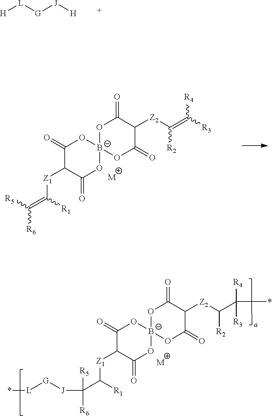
[H][L][G][J][H].C1(=O)C([Z1]C(=C([R5])[R6])[R1])C(=O)O[B-]2(O1)OC(=O)C([Z2]C(=C([R3])[R4])[R2])C(=O)O2.[M].C1(=O)C([Z1]C(C([J][G][L]*)([R6])[R5])[R1])C(=O)O[B-]2(O1)OC(=O)C([Z2]C(C([R4])([R3])*)[R2])C(=O)O2.[M]
